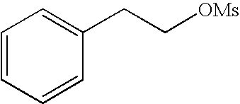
C1=CC=CC(CC[OMs])=C1
